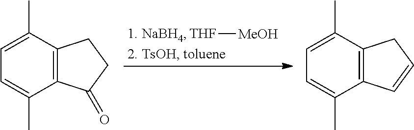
[THF][MeOH].C12=C(C(C)=CC=C1C)CCC2=O.C12=C(C(C)=CC=C1C)CC=C2
